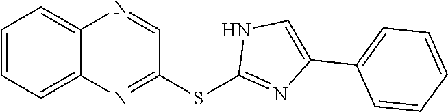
C1=CC=C2C(=C1)N=CC(SC1=NC(C3=CC=CC=C3)=CN1)=N2
